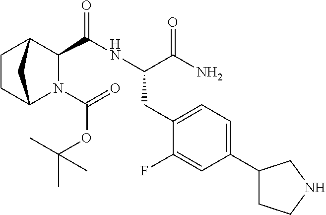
N1(C(=O)OC(C)(C)C)C2CCC(C1C(NC(C(N)=O)CC1=CC=C(C3CCNC3)C=C1F)=O)C2
